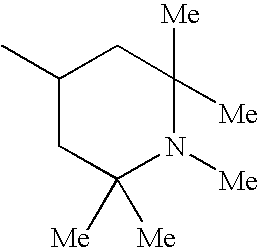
C1(C)CC([Me])([Me])N([Me])C([Me])([Me])C1
